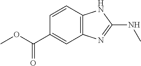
C1=CC2=C(C=C1C(OC)=O)N=C(NC)N2
